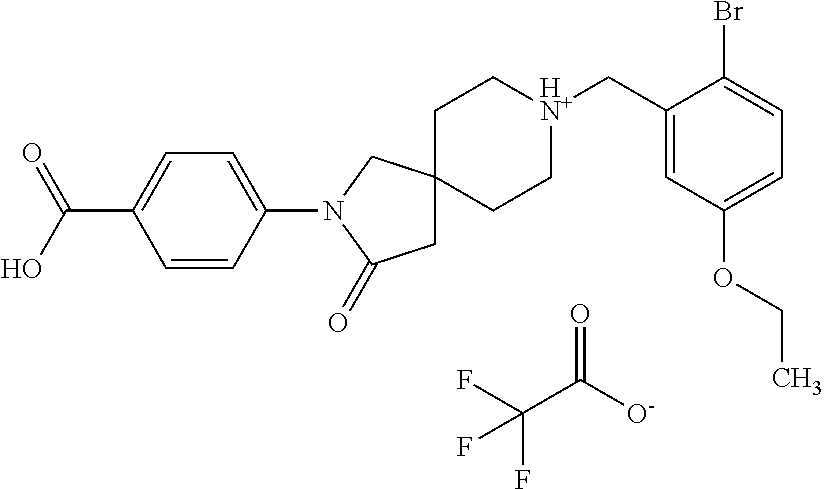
FC(C([O-])=O)(F)F.C1C[HN+](CC2=CC(OCC)=CC=C2Br)CCC12CC(=O)N(C1=CC=C(C(=O)O)C=C1)C2
